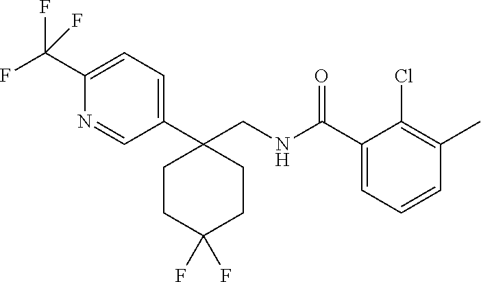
C1(C(NCC2(C3=CC=C(C(F)(F)F)N=C3)CCC(F)(F)CC2)=O)=CC=CC(C)=C1Cl
